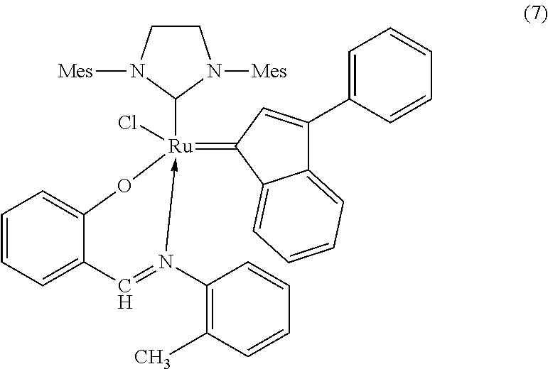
C1=CC=C2C(=C1)O[Ru](Cl)(=C1C3=CC=CC=C3C(C3=CC=CC=C3)=C1)(C1N([Mes])CCN1[Mes])-N(C1=C(C)C=CC=C1)=C2
